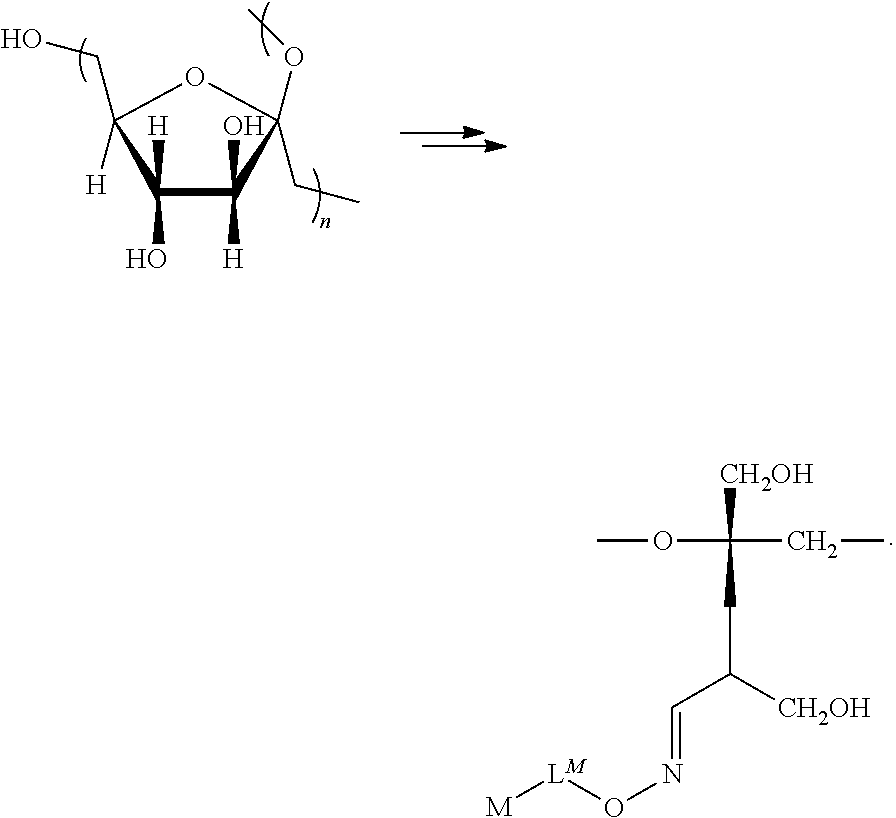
C1([H])(O)C(O)([H])C(OC)(CC)OC1(CO)[H].COC(CC)([CH2OH])CC(C=NO[LM][M])[CH2OH]
